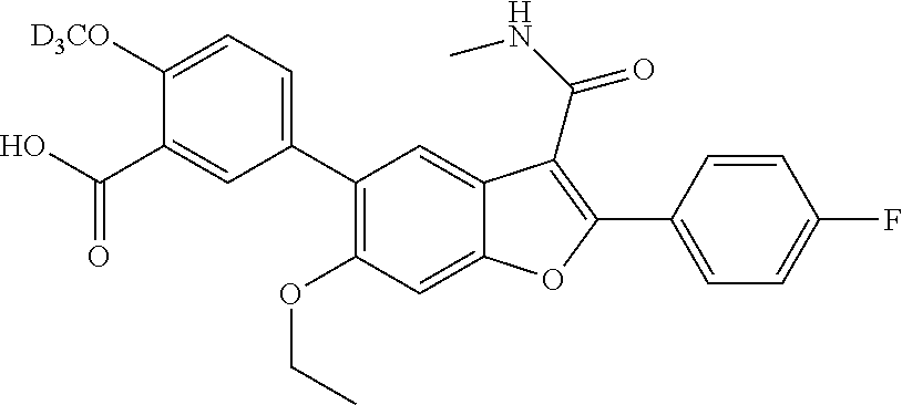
C12=CC(OCC)=C(C3=CC=C([D3CO])C(C(O)=O)=C3)C=C1C(C(NC)=O)=C(C1=CC=C(F)C=C1)O2
